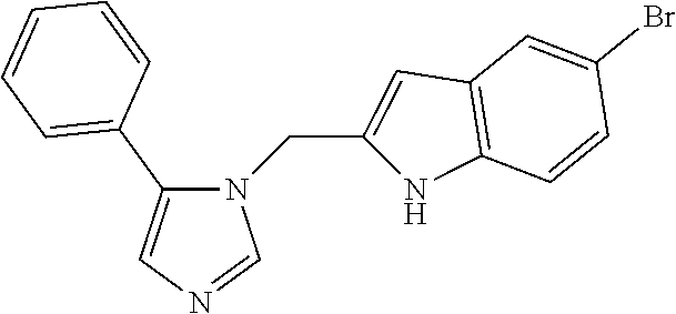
N1(CC2=CC3=C(N2)C=CC(Br)=C3)C(C2=CC=CC=C2)=CN=C1
